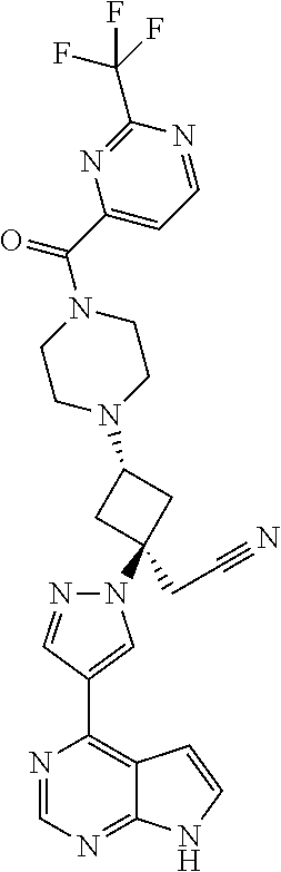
C1(N2N=CC(C3=C4C(=NC=N3)NC=C4)=C2)(CC#N)CC(N2CCN(C(C3=CC=NC(C(F)(F)F)=N3)=O)CC2)C1
